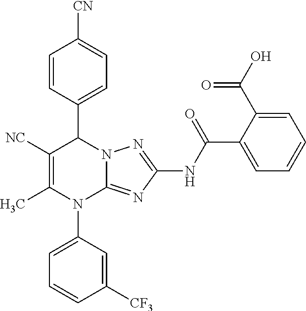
C1=CC(C2C([NC])=C(C)N(C3=CC=CC([CF3])=C3)C3=NC(NC(=O)C4=CC=CC=C4C(=O)O)=NN23)=CC=C1[CN]
